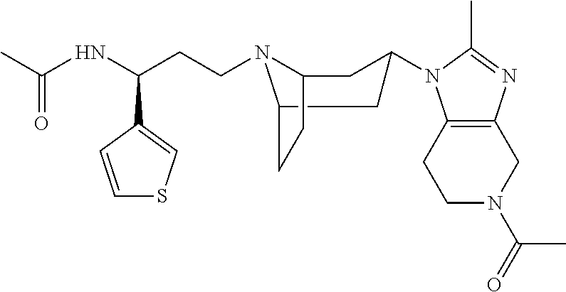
C1N(C(C)=O)CC2=C(C1)N(C1CC3N(CCC(C4=CSC=C4)NC(C)=O)C(CC3)C1)C(C)=N2
